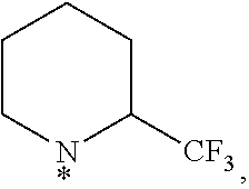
C1C[N*]C([CF3])CC1
